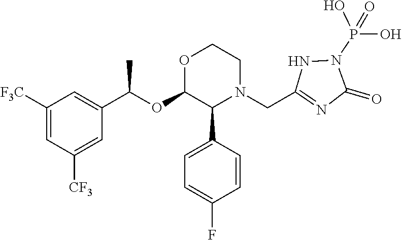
C1([F3C])=CC([CF3])=CC(C(OC2C(C3=CC=C(F)C=C3)N(CC3=NC(=O)N(P(O)(O)=O)N3)CCO2)C)=C1
